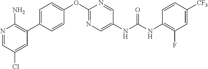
C1=CC(C2=C(N)N=CC(Cl)=C2)=CC=C1OC1=NC=C(NC(NC2=C(F)C=C([CF3])C=C2)=O)C=N1
